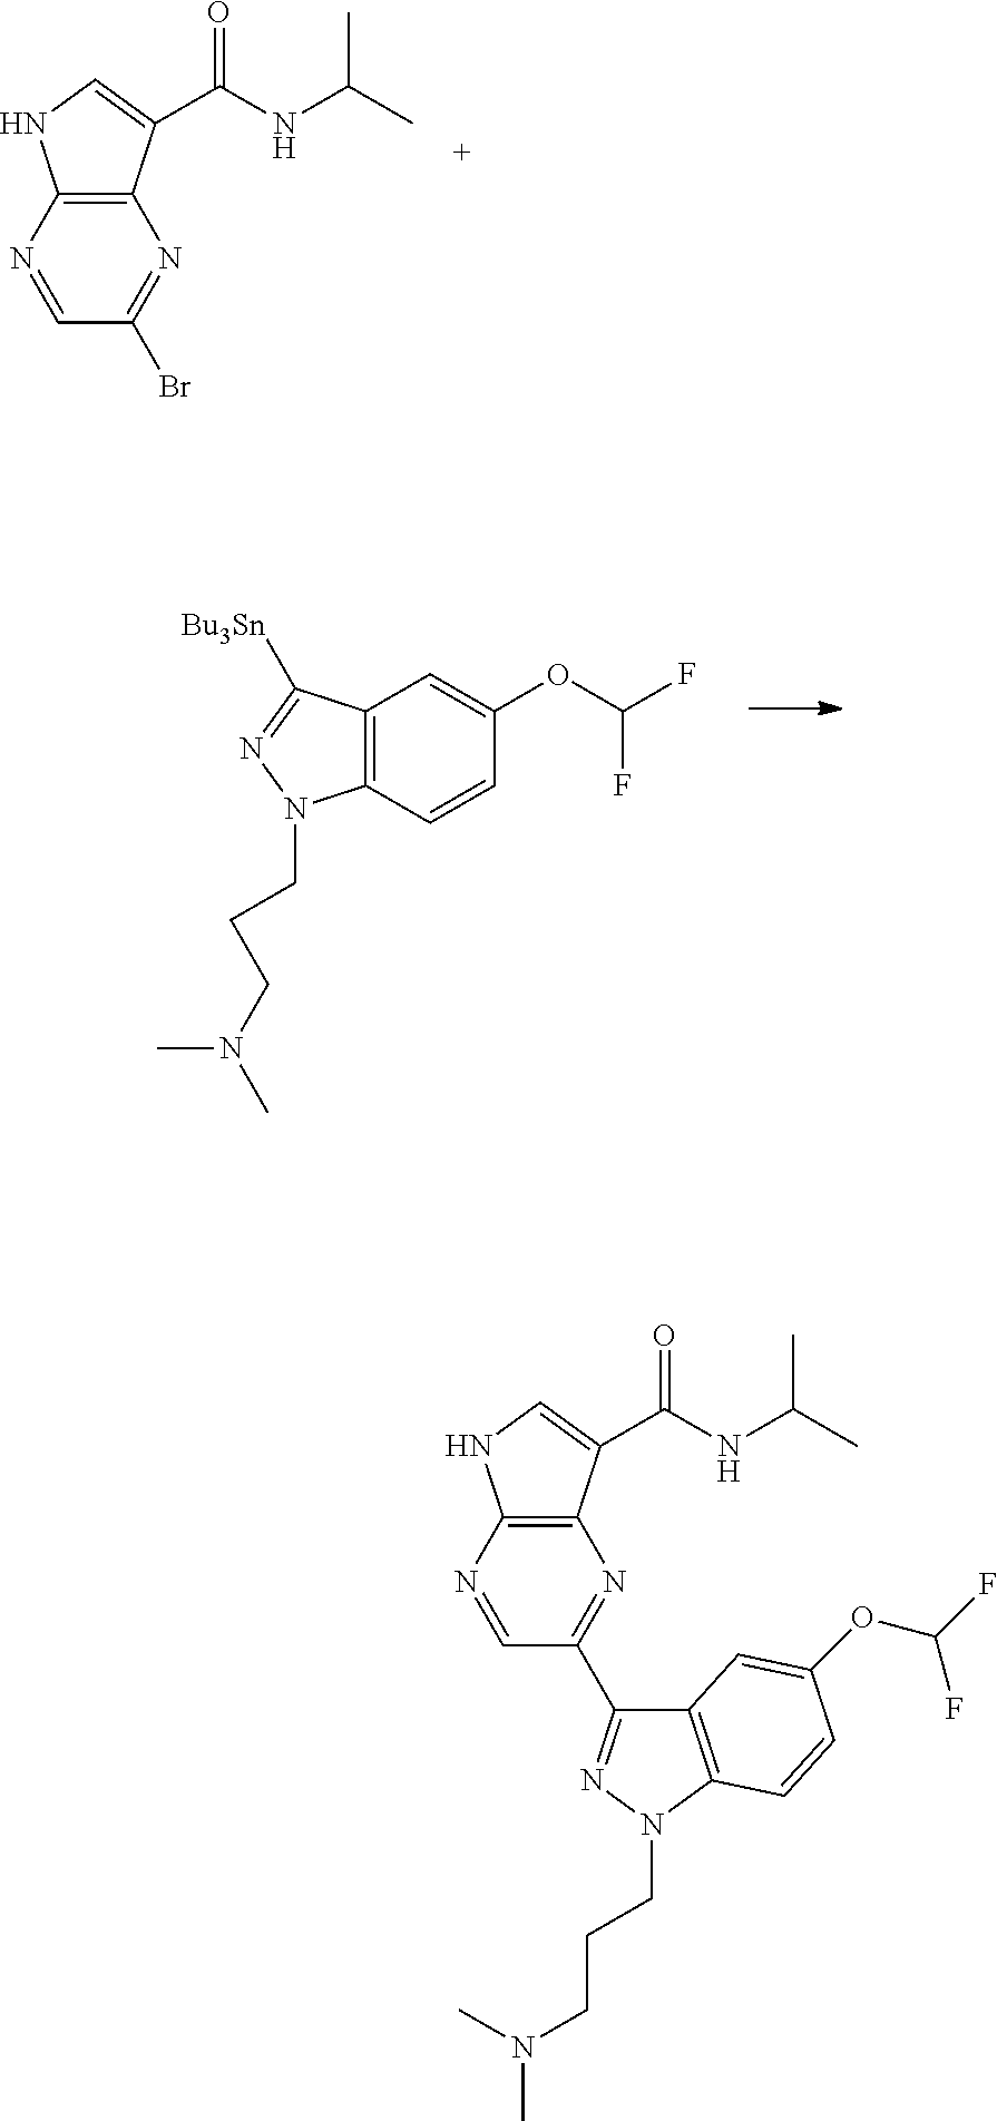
C12=C(C(C(NC(C)C)=O)=CN1)N=C(Br)C=N2.C12=C(C=CC(OC(F)F)=C1)N(CCCN(C)C)N=C2[Bu3Sn].C12=C(C(C(NC(C)C)=O)=CN1)N=C(C1=NN(CCCN(C)C)C3=C1C=C(OC(F)F)C=C3)C=N2
